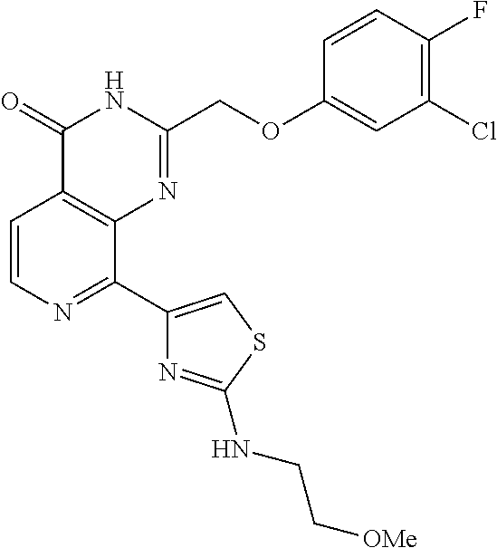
C1=CN=C(C2=CSC(NCC[OMe])=N2)C2=C1C(=O)NC(COC1=CC(Cl)=C(F)C=C1)=N2
